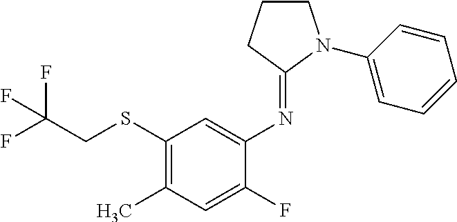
C1(SCC(F)(F)F)=C(C)C=C(F)C(N=C2N(C3=CC=CC=C3)CCC2)=C1
